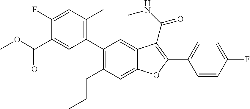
C1(C2=C(C)C=C(F)C(C(OC)=O)=C2)=C(CCC)C=C2C(=C1)C(C(=O)NC)=C(C1=CC=C(F)C=C1)O2
